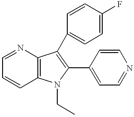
C12=C(N=CC=C1)C(C1=CC=C(F)C=C1)=C(C1=CC=NC=C1)N2CC
